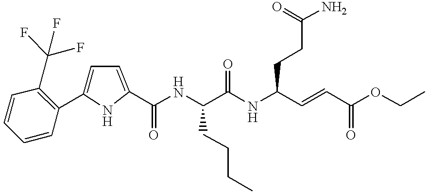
C1=C(C2=C(C(F)(F)F)C=CC=C2)NC(C(NC(C(NC(C=CC(OCC)=O)CCC(N)=O)=O)CCCC)=O)=C1
